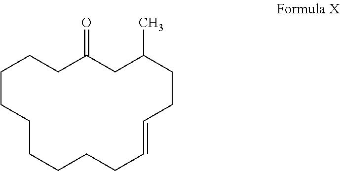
C1CCCCCCC=CCCC(C)CC(=O)CC1
